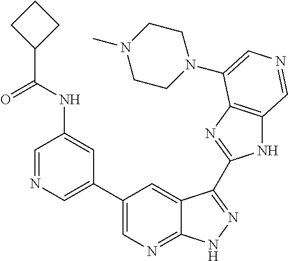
C1(C2=CN=CC(NC(C3CCC3)=O)=C2)=CN=C2C(=C1)C(C1=NC3=C(N1)C=NC=C3N1CCN(C)CC1)=NN2
